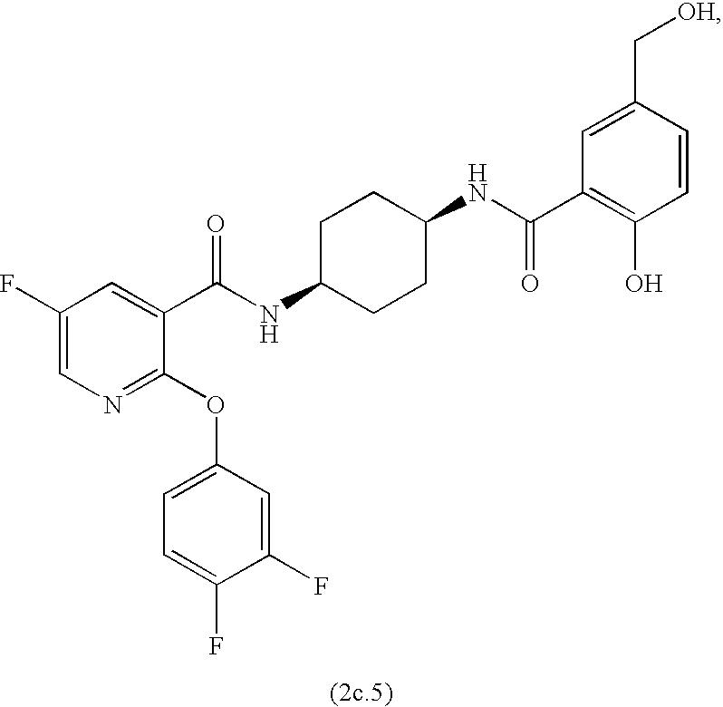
C1(F)=CN=C(OC2=CC=C(F)C(F)=C2)C(C(NC2CCC(NC(C3=C(O)C=CC(C[OH])=C3)=O)CC2)=O)=C1
